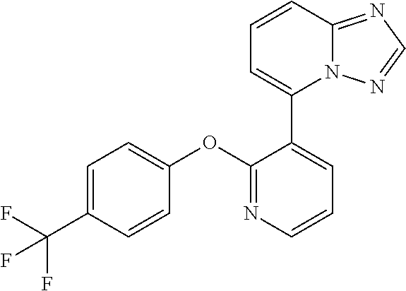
C1=C(C(F)(F)F)C=CC(OC2=NC=CC=C2C2=CC=CC3=NC=NN23)=C1
